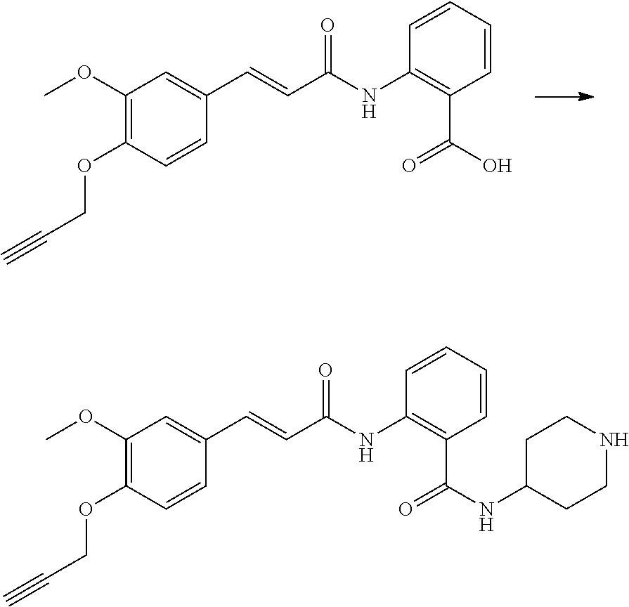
C1(OC)=C(OCC#C)C=CC(C=CC(NC2=C(C(O)=O)C=CC=C2)=O)=C1.C1(OC)=C(OCC#C)C=CC(C=CC(NC2=C(C(NC3CCNCC3)=O)C=CC=C2)=O)=C1
